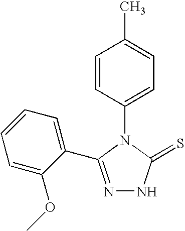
N1=C(C2=CC=CC=C2OC)N(C2=CC=C(C)C=C2)C(=S)N1
